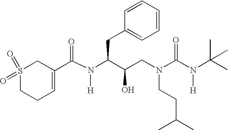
N(CCC(C)C)(C(N(C(C)(C)C)[H])=O)CC(C(CC1=CC=CC=C1)N(C(=O)C1=CCCS(=O)(=O)C1)[H])O
